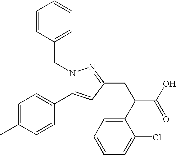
C(C1=CC=CC=C1)N1C(C2=CC=C(C)C=C2)=CC(CC(C(O)=O)C2=CC=CC=C2Cl)=N1
